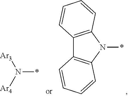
N(*)([Ar4])[Ar3].C12=C(N(*)C3=C1C=CC=C3)C=CC=C2
